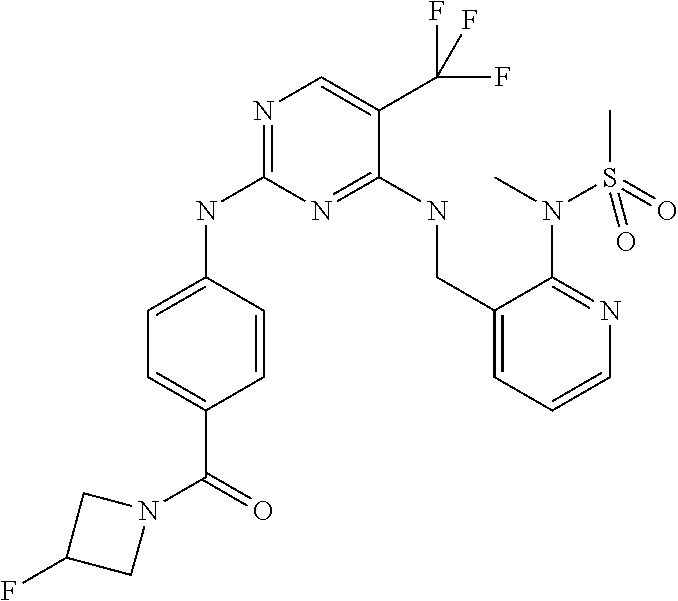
C1=CC(NC2=NC=C(C(F)(F)F)C(NCC3=CC=CN=C3N(C)S(=O)(C)=O)=N2)=CC=C1C(=O)N1CC(F)C1
